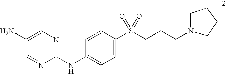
C1(NC2=CC=C(S(CCCN3CCCC3)(=O)=O)C=C2)=NC=C(N)C=N1
